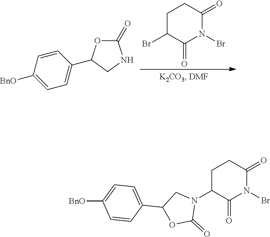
C1C(Br)C(=O)N(Br)C(=O)C1.C1(=O)OC(C2=CC=C([BnO])C=C2)CN1.C1C(N2CC(C3=CC=C([BnO])C=C3)OC2=O)C(=O)N(Br)C(=O)C1
